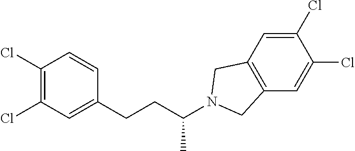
C1(Cl)=C(Cl)C=C(CCC(N2CC3=C(C2)C=C(Cl)C(Cl)=C3)C)C=C1
